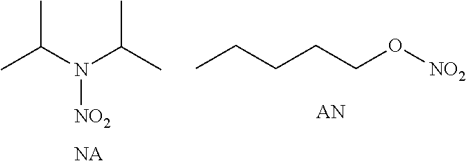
CC(N(C(C)C)[NO2])C.[NA].CCCCCO[NO2]
